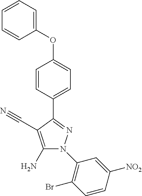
C1(N)=C(C#N)C(C2=CC=C(OC3=CC=CC=C3)C=C2)=NN1C1=C(Br)C=CC([NO2])=C1
